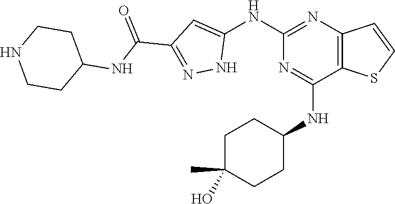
C1(NC2=CC(C(=O)NC3CCNCC3)=NN2)=NC2=C(C(NC3CCC(O)(C)CC3)=N1)SC=C2
